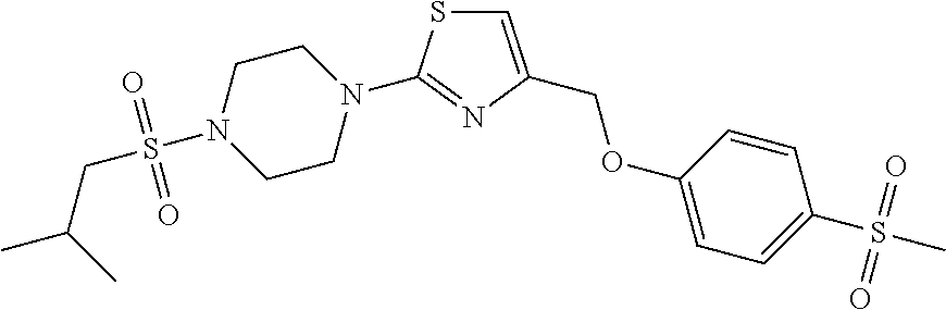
C1CN(C2=NC(COC3=CC=C(S(=O)(=O)C)C=C3)=CS2)CCN1S(CC(C)C)(=O)=O
